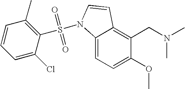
C1(OC)=CC=C2C(=C1CN(C)C)C=CN2S(=O)(=O)C1=C(C)C=CC=C1Cl
